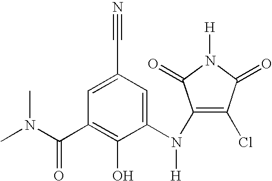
C1=C(C#N)C=C(N(C2=C(Cl)C(=O)N([H])C2=O)[H])C(O)=C1C(N(C)C)=O
